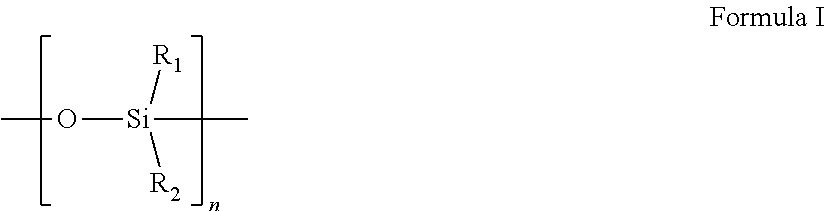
CO[Si](C)([R1])[R2]
